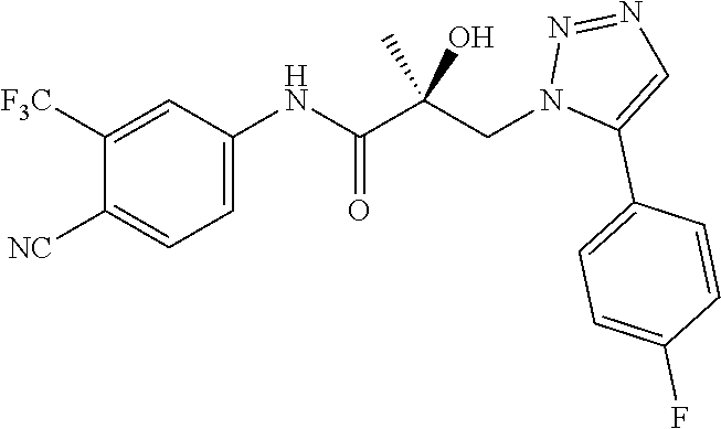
C1([F3C])=CC(NC(C(CN2C(C3=CC=C(F)C=C3)=CN=N2)(C)O)=O)=CC=C1[NC]
